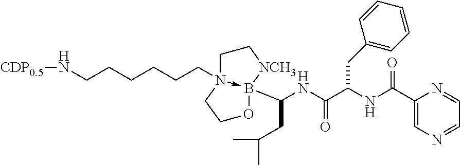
N(CCCCCCN12->B(C(CC(C)C)NC(=O)C(CC3=CC=CC=C3)NC(=O)C3=CN=CC=N3)(OCC1)[NCH3]CC2)[CDP0.5]
